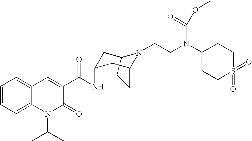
C1=CC=C2C(=C1)C=C(C(=O)NC1CC3N(CCN(C4CCS(=O)(=O)CC4)C(=O)OC)C(CC3)C1)C(=O)N2C(C)C
